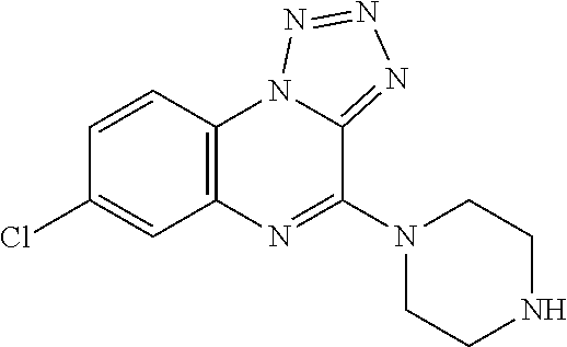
C1(Cl)=CC2=C(C=C1)N1C(=NN=N1)C(N1CCNCC1)=N2
